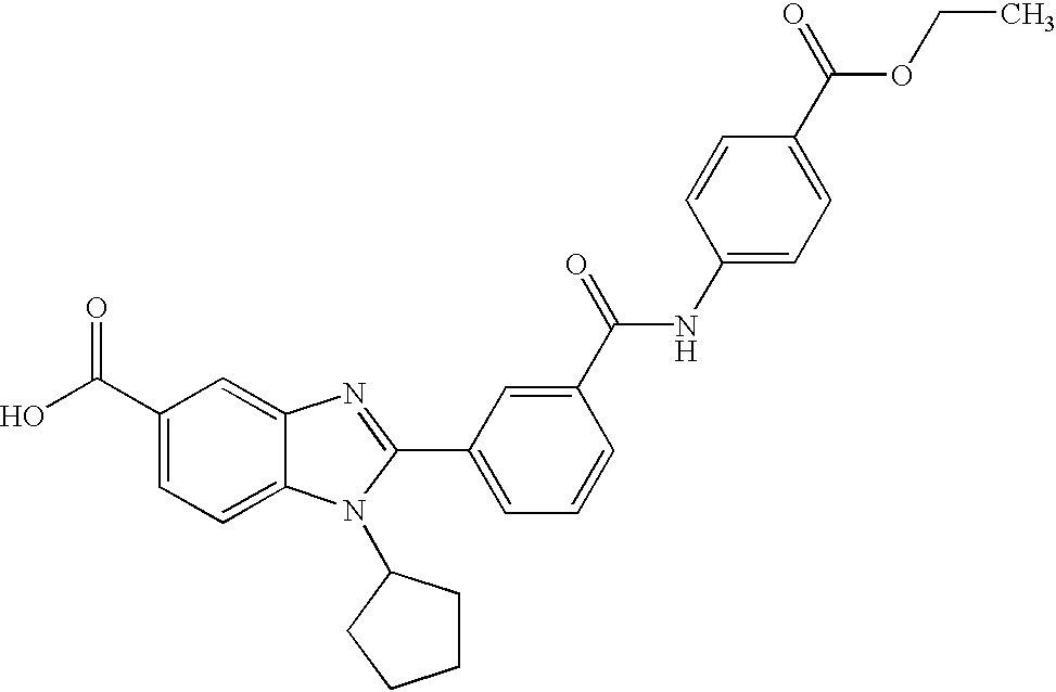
C1(C(O)=O)=CC=C2C(=C1)N=C(C1=CC=CC(C(=O)NC3=CC=C(C(=O)OCC)C=C3)=C1)N2C1CCCC1
